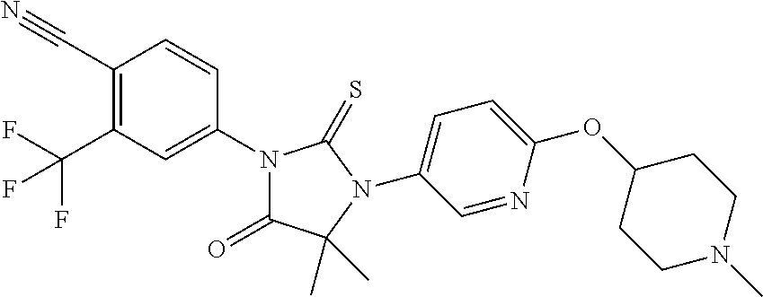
C1(C#N)=C(C(F)(F)F)C=C(N2C(=O)C(C)(C)N(C3=CC=C(OC4CCN(C)CC4)N=C3)C2=S)C=C1
